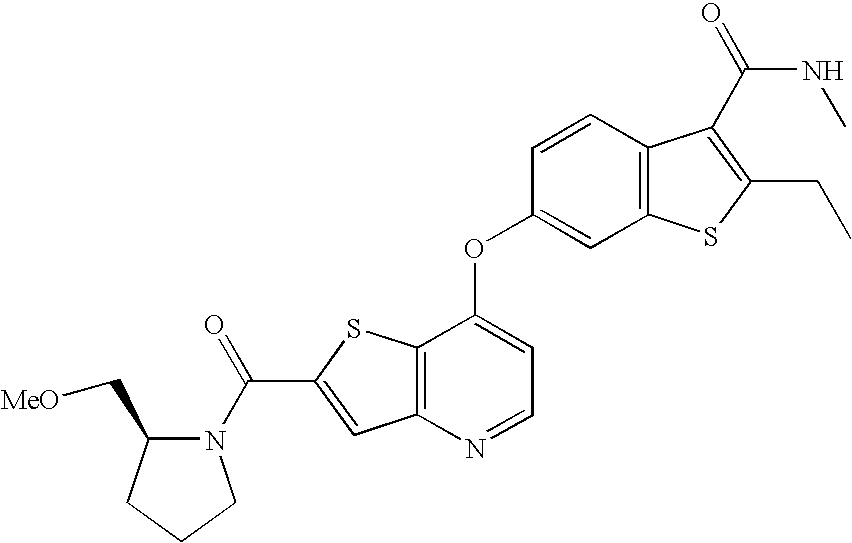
C1=CC2=C(C=C1OC1=CC=NC3=C1SC(C(N1C(C[MeO])CCC1)=O)=C3)SC(CC)=C2C(NC)=O
